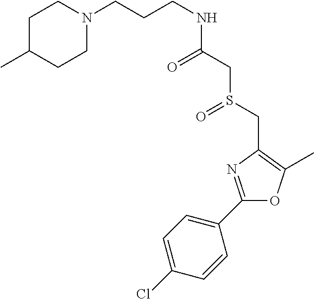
C(CCNC(CS(CC1=C(C)OC(C2=CC=C(Cl)C=C2)=N1)=O)=O)N1CCC(C)CC1
